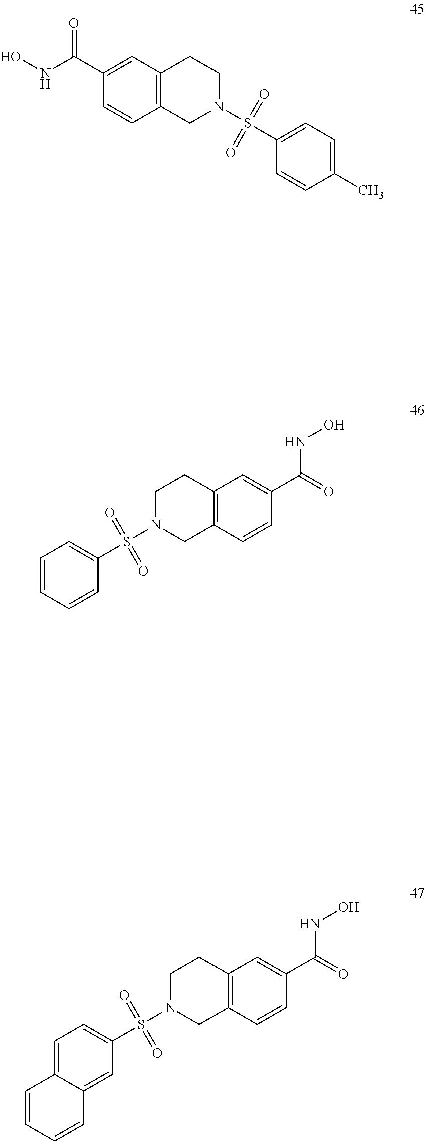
C12=C(CN(S(=O)(=O)C3=CC=C(C)C=C3)CC1)C=CC(C(NO)=O)=C2.C1=CC=CC(S(N2CC3=C(CC2)C=C(C(=O)NO)C=C3)(=O)=O)=C1.C1=C2C(=CC(S(N3CC4=C(CC3)C=C(C(=O)NO)C=C4)(=O)=O)=C1)C=CC=C2
